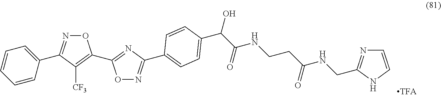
C1=CC=CC(C2=NOC(C3=NC(C4=CC=C(C(C(NCCC(NCC5=NC=CN5)=O)=O)O)C=C4)=NO3)=C2[CF3])=C1
